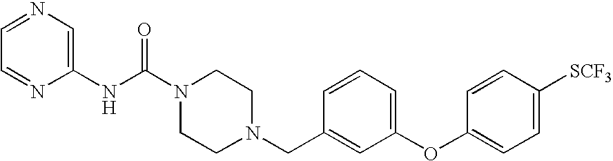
C1=NC(NC(N2CCN(CC3=CC(OC4=CC=C([SCF3])C=C4)=CC=C3)CC2)=O)=CN=C1
